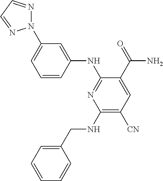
C1=CC(NC2=NC(NCC3=CC=CC=C3)=C([CN])C=C2C(=O)N)=CC(N2N=CC=N2)=C1
